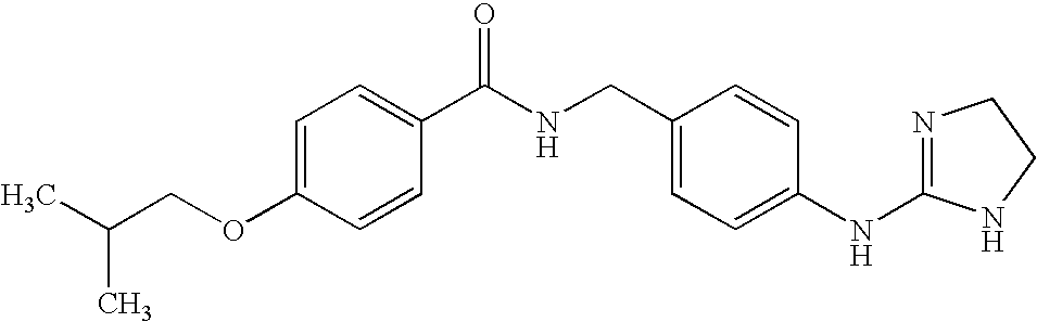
C1=C(OCC(C)C)C=CC(C(NCC2=CC=C(NC3=NCCN3)C=C2)=O)=C1
